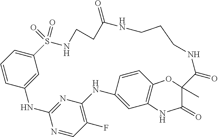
C1=CC=C2C=C1NC1=NC(=C(F)C=N1)NC1=CC3=C(C=C1)OC(C)(C(=O)N3)C(=O)NCCCNC(=O)CCNS2(=O)=O
